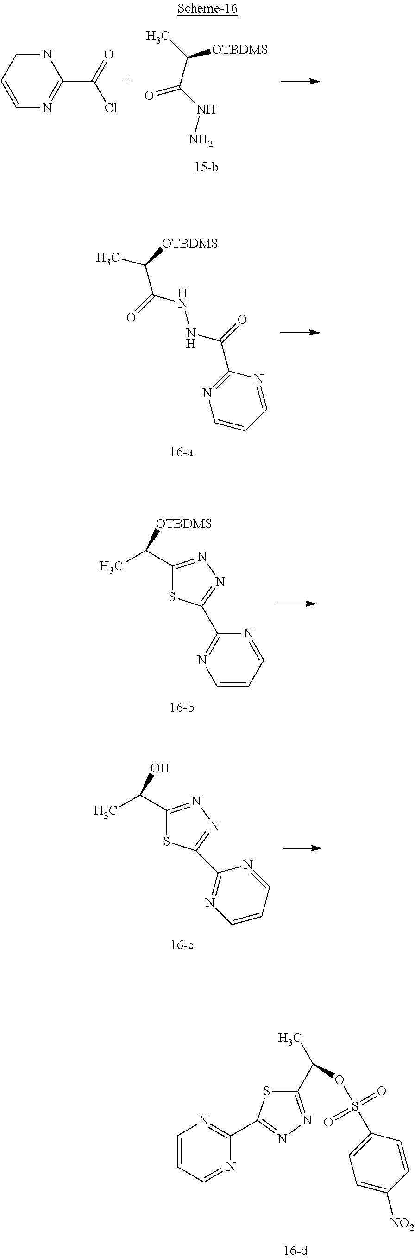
C1=CC=NC(C2=NN=C(C(C)OS(C3=CC=C([NO2])C=C3)(=O)=O)S2)=N1.N1=CC=CN=C1C(Cl)=O.C(C(=O)NN)([OTBDMS])C.C1=CC=NC(C(NNC(=O)C(C)[OTBDMS])=O)=N1.C1=CC=NC(C2=NN=C(C(C)[OTBDMS])S2)=N1.C1(C(C)O)=NN=C(C2=NC=CC=N2)S1
